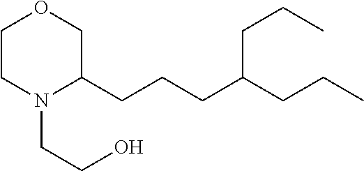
C1N(CCO)C(CCCC(CCC)CCC)COC1
